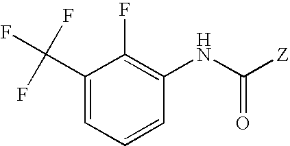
C1(C(F)(F)F)=CC=CC(NC(=O)[Z])=C1F
